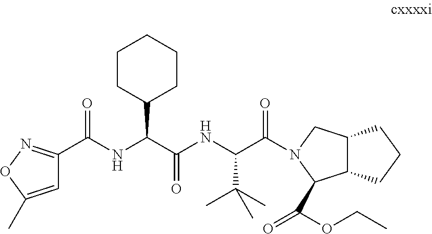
C1=C(C)ON=C1C(NC(C(=O)NC(C(=O)N1CC2C(C1C(=O)OCC)CCC2)C(C)(C)C)C1CCCCC1)=O
